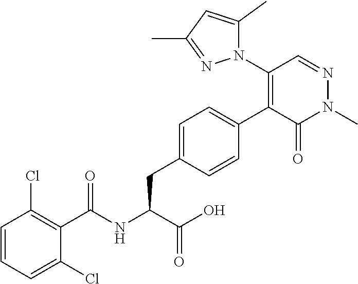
C1=CC=C(Cl)C(C(NC(C(O)=O)CC2=CC=C(C3=C(N4C(C)=CC(C)=N4)C=NN(C)C3=O)C=C2)=O)=C1Cl
